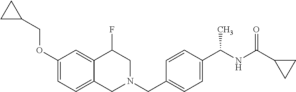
C1(OCC2CC2)=CC=C2C(=C1)C(F)CN(CC1=CC=C(C(NC(C3CC3)=O)C)C=C1)C2
